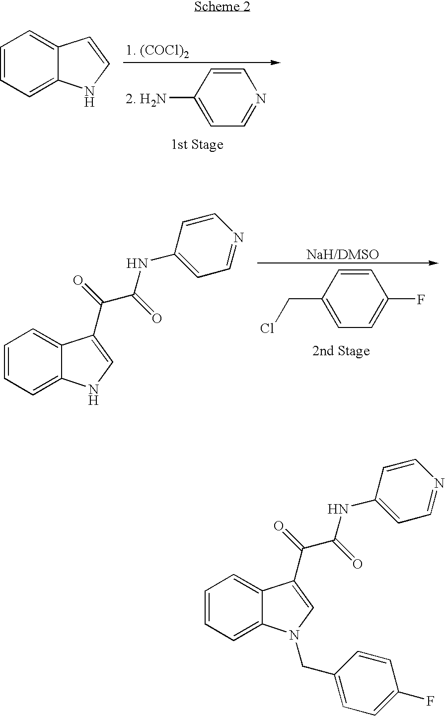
[2. H2N]C1=CC=NC=C1.[1. (COCl)2].C1=CC=C2C(=C1)C=CN2.C(C1=CC=C(F)C=C1)Cl.[NaH/DMSO].C1=CC=C2C(=C1)C(C(C(NC1=CC=NC=C1)=O)=O)=CN2.C1=CC=C2C(=C1)C(C(C(NC1=CC=NC=C1)=O)=O)=CN2CC1=CC=C(F)C=C1
